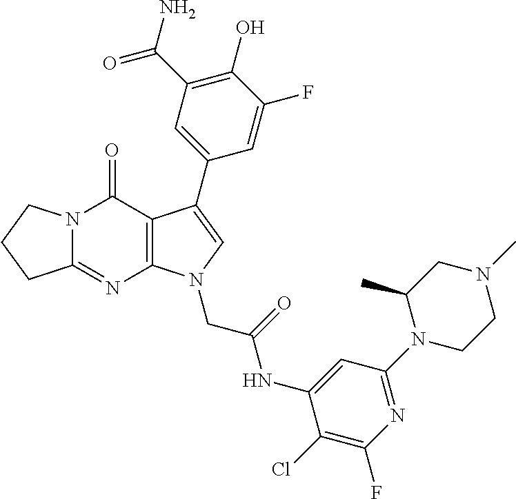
C12=NC3=C(C(=O)N1CCC2)C(C1=CC(C(N)=O)=C(O)C(F)=C1)=CN3CC(=O)NC1=CC(N2CCN(C)CC2C)=NC(F)=C1Cl
